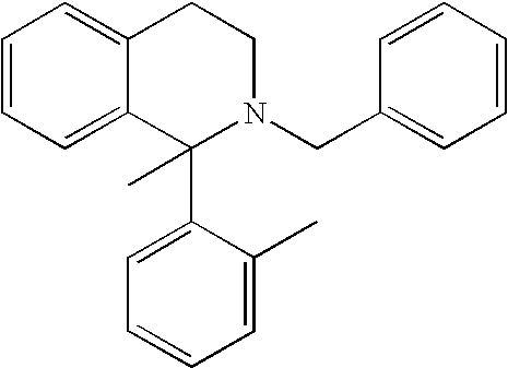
C1=CC=C2C(=C1)CCN(CC1=CC=CC=C1)C2(C1=CC=CC=C1C)C
